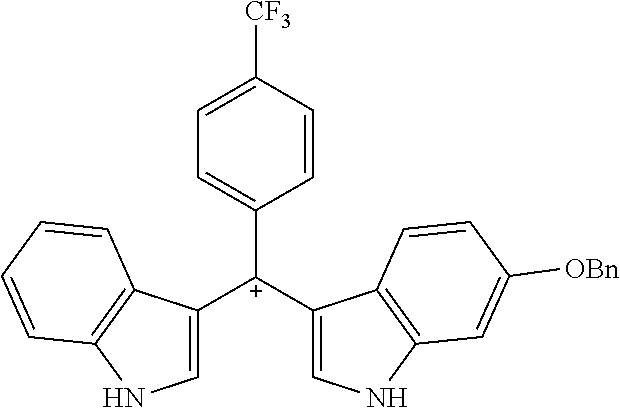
C1([C+](C2=CNC3=C2C=CC([OBn])=C3)C2=CNC3=C2C=CC=C3)=CC=C([CF3])C=C1
